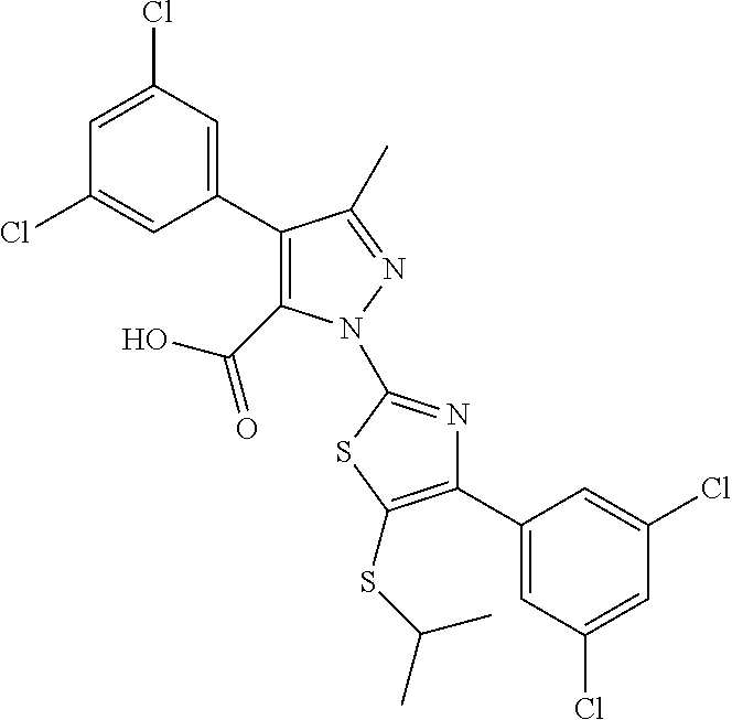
C1(C2=CC(Cl)=CC(Cl)=C2)=C(C(=O)O)N(C2=NC(C3=CC(Cl)=CC(Cl)=C3)=C(SC(C)C)S2)N=C1C
